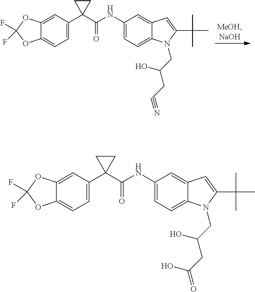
C12=CC(C3(C(NC4=CC=C5C(=C4)C=C(C(C)(C)C)N5CC(O)CC(=O)O)=O)CC3)=CC=C1OC(F)(F)O2.C12=CC(C3(C(NC4=CC=C5C(=C4)C=C(C(C)(C)C)N5CC(O)CC#N)=O)CC3)=CC=C1OC(F)(F)O2
